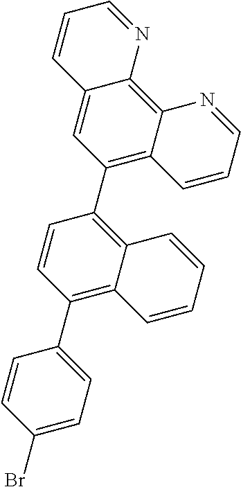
C1(C2=CC=C(Br)C=C2)=C2C(=C(C3=C4C(=C5C(=C3)C=CC=N5)N=CC=C4)C=C1)C=CC=C2
